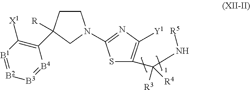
C1CC([R])(C2=C([X1])[B1]=[B2][B3]=[B4]2)CN1C1=NC([Y1])=C(C(N[R5])([R3])[R4])S1
